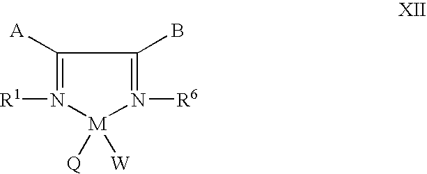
C1([A])=N([R1])[M]([Q])([W])N([R6])=C1B
